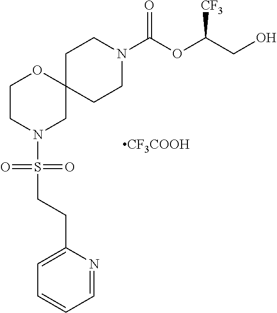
[CF3COOH].C1CN(C(OC(CO)[CF3])=O)CCC12OCCN(S(CCC1=CC=CC=N1)(=O)=O)C2
